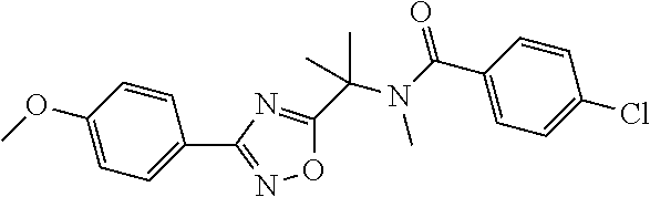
C1(C(=O)N(C(C2=NC(C3=CC=C(OC)C=C3)=NO2)(C)C)C)=CC=C(Cl)C=C1
